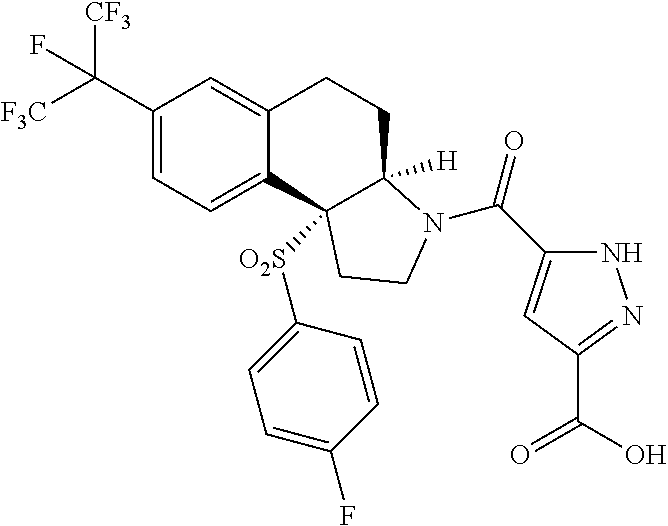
[F3C]C(C1=CC=C2C(=C1)CCC1([H])C2([O2S]C2=CC=C(F)C=C2)CCN1C(C1=CC(C(=O)O)=NN1)=O)([CF3])F
